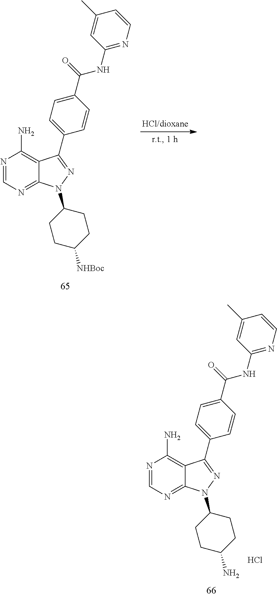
N1=CN=C2C(=C1N)C(C1=CC=C(C(NC3=NC=CC(C)=C3)=O)C=C1)=NN2C1CCC([NHBoc])CC1.N1=CN=C2C(=C1N)C(C1=CC=C(C(NC3=NC=CC(C)=C3)=O)C=C1)=NN2C1CCC(N)CC1.Cl
